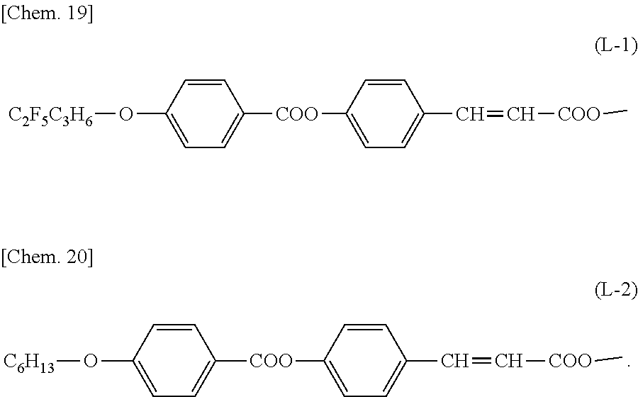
[C6H13]OC1=CC=C([COO]C2=CC=C(C=C[COO]C)C=C2)C=C1.[C2F5C3H6]OC1=CC=C([COO]C2=CC=C(C=C[COO]C)C=C2)C=C1
